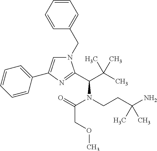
N1(CC2=CC=CC=C2)C=C(C2=CC=CC=C2)N=C1C(N(C(COC)=O)CCC(N)(C)C)C(C)(C)C
